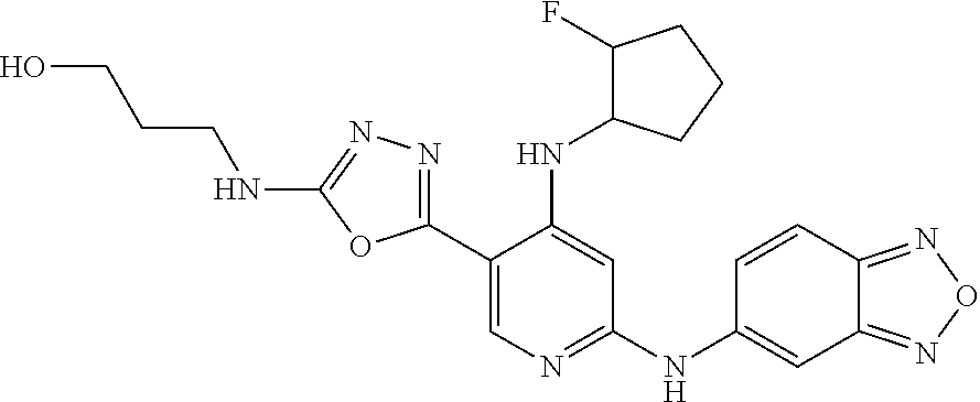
C(CNC1=NN=C(C2=CN=C(NC3=CC4=NON=C4C=C3)C=C2NC2CCCC2F)O1)CO
